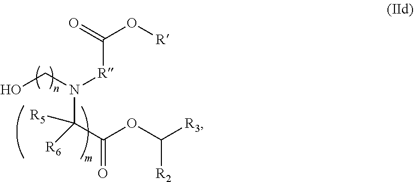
C(=O)(C(N(CO)[R]C(O[R])=O)([R6])[R5])OC([R3])[R2]
